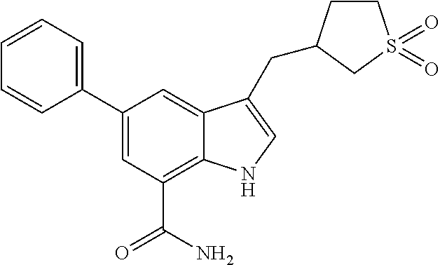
C1(C2=CC=CC=C2)=CC(C(N)=O)=C2C(=C1)C(CC1CCS(=O)(=O)C1)=CN2
